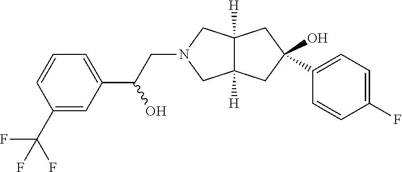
C1(C(F)(F)F)=CC(C(CN2CC3([H])C([H])(C2)CC(O)(C2=CC=C(F)C=C2)C3)O)=CC=C1
